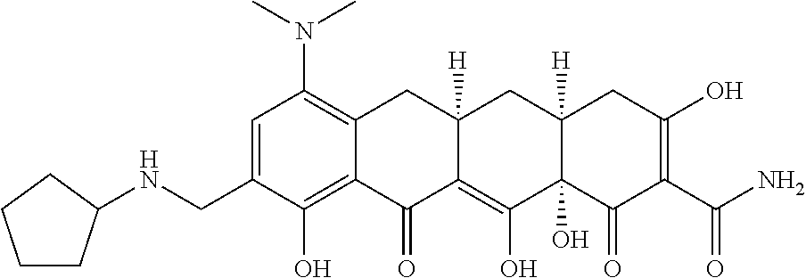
C1=C(CNC2CCCC2)C(O)=C2C(=C1N(C)C)CC1([H])C(=C(O)C3(O)C([H])(C1)CC(O)=C(C(N)=O)C3=O)C2=O
